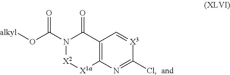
C12=C(N=C(Cl)[X3]=C1)[X1a][X2]N(C(O[alkyl])=O)C2=O
